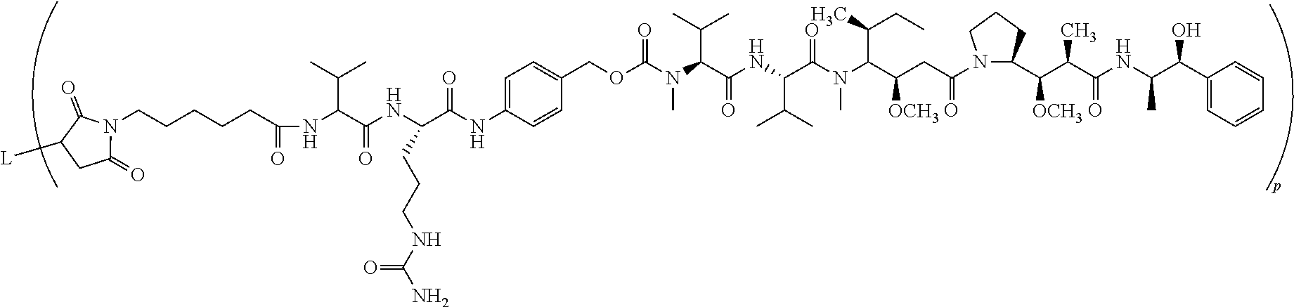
C1(C(C(NC(C(C)C([OCH3])C2N(C(=O)CC([OCH3])C(N(C)C(C(C(C)C)NC(=O)C(N(C)C(=O)OCC3=CC=C(NC(=O)C(NC(=O)C(NC(CCCCCN4C(=O)C([L])CC4=O)=O)C(C)C)CCCNC(=O)N)C=C3)C(C)C)=O)C(CC)C)CCC2)=O)C)O)=CC=CC=C1
